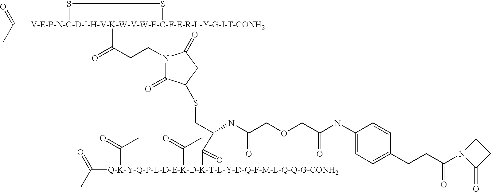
CC(=O)[V-E-P-N-C-D-I-H-V-K-W-V-W-E-C-F-E-R-L-Y-G-I-T-CONH2]1(C(=O)CCN2C(=O)C(SCC(C([Q-K-Y-Q-P-L-D-E-K-D-K-T-L-Y-D-Q-F-M-L-Q-Q-G-CONH2](C(C)=O)(C(=O)C)C(=O)C)=O)NC(COCC(NC3=CC=C(CCC(N4C(=O)CC4)=O)C=C3)=O)=O)CC2=O)SS1
